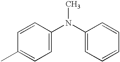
C1=CC(C)=CC=C1N(C1=CC=CC=C1)C
